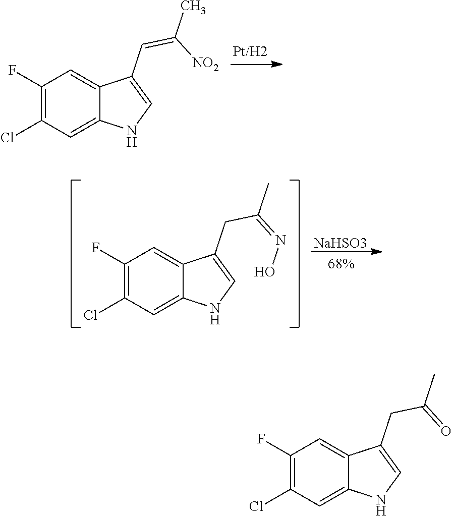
C1(F)=C(Cl)C=C2C(=C1)C(CC(C)=O)=CN2.C1(F)=C(Cl)C=C2C(=C1)C(C=C(C)[NO2])=CN2.C1(F)=C(Cl)C=C2C(=C1)C(CC(C)=NO)=CN2.[NaHSO3]
